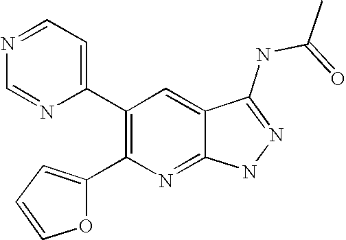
C1(C2=C(C3=CC=NC=N3)C=C3C(=N2)NN=C3NC(=O)C)=CC=CO1
